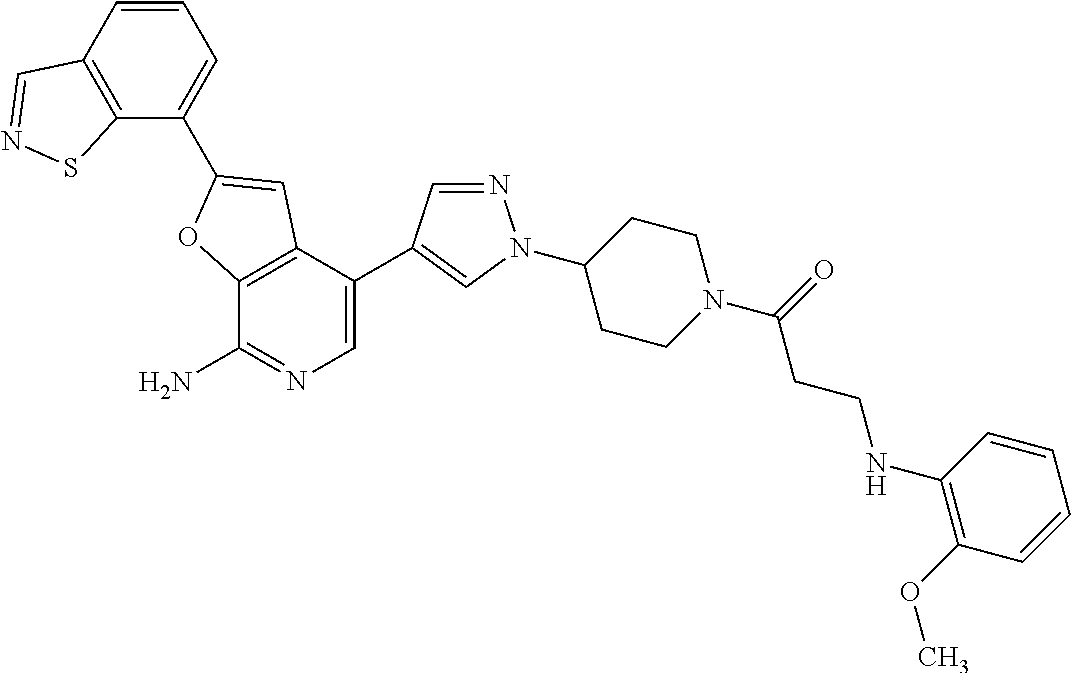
C12=C(C(C3=CN(C4CCN(C(=O)CCNC5=C(OC)C=CC=C5)CC4)N=C3)=CN=C1N)C=C(C1=CC=CC3=C1SN=C3)O2
